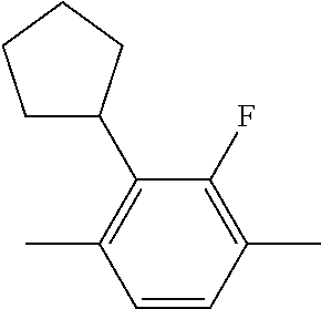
C1=CC(C)=C(C2CCCC2)C(F)=C1C
